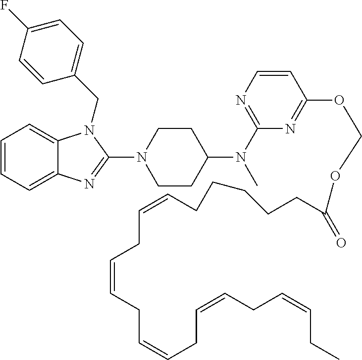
C1=CC=C2C(=C1)N(CC1=CC=C(F)C=C1)C(N1CCC(N(C3=NC=CC(OCOC(CCCCCC=CCC=CCC=CCC=CCC=CCC)=O)=N3)C)CC1)=N2
